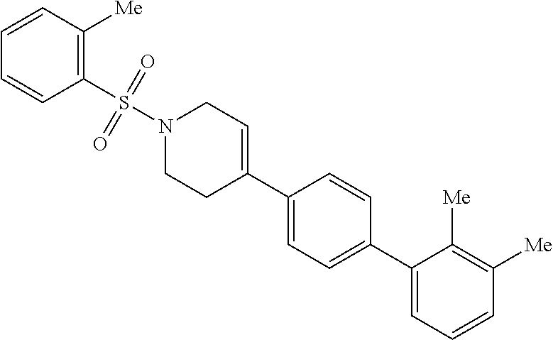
C1(C2=CC=C(C3=CC=CC([Me])=C3[Me])C=C2)=CCN(S(C2=C([Me])C=CC=C2)(=O)=O)CC1
